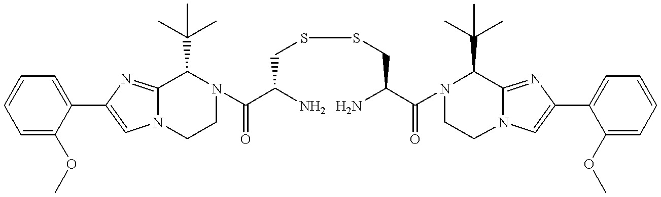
C1=C(OC)C(C2=CN3C(=N2)C(C(C)(C)C)N(C(C(N)CSSCC(C(N2CCN4C(=NC(C5=CC=CC=C5OC)=C4)C2C(C)(C)C)=O)N)=O)CC3)=CC=C1
